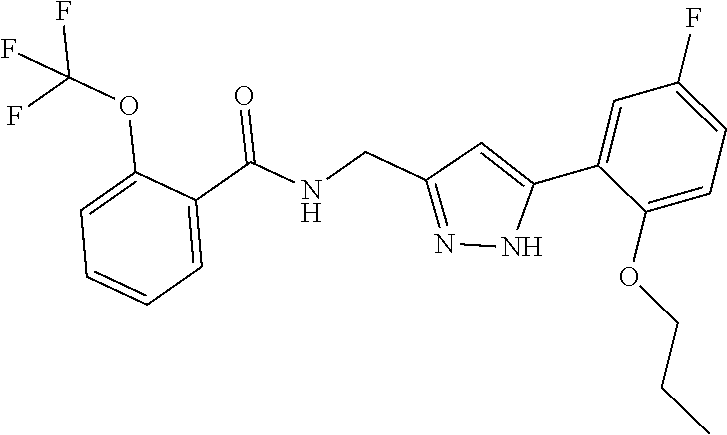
C1=C(OC(F)(F)F)C(C(NCC2=NNC(C3=CC(F)=CC=C3OCCC)=C2)=O)=CC=C1
